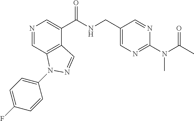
N1=CC2=C(C(C(NCC3=CN=C(N(C(C)=O)C)N=C3)=O)=C1)C=NN2C1=CC=C(F)C=C1
